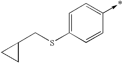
C1(->*)=CC=C(SCC2CC2)C=C1
